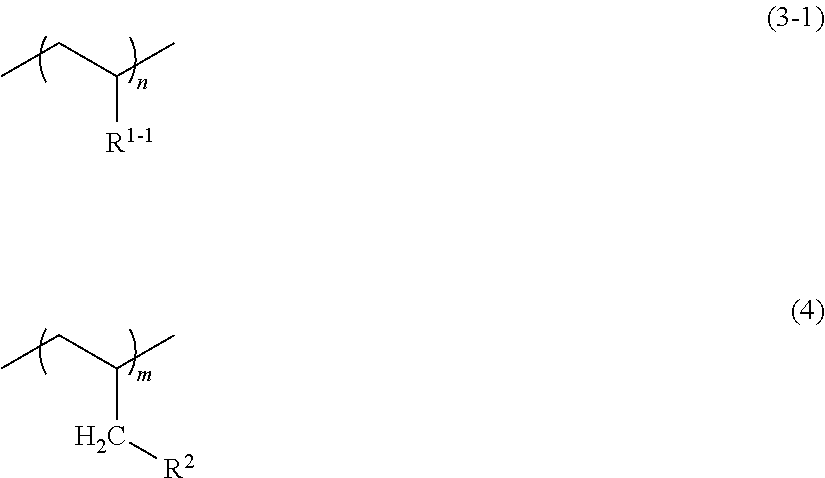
C([R1-1])(CC)C.C(C[R2])(CC)C
